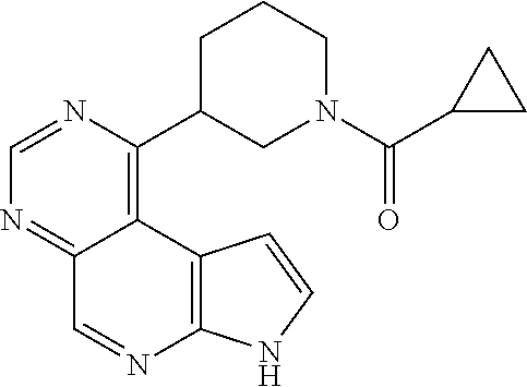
C1=NC(C2CN(C(=O)C3CC3)CCC2)=C2C(=N1)C=NC1=C2C=CN1
